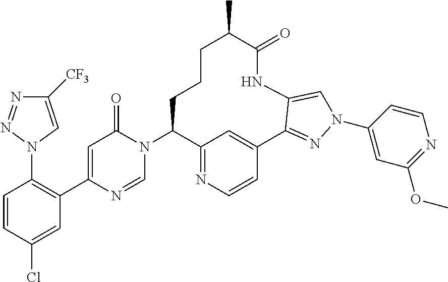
C12=NC=CC(=C1)C1=NN(C3=CC(OC)=NC=C3)C=C1NC(=O)C(C)CCCC2N1C(=O)C=C(C2=C(N3C=C([CF3])N=N3)C=CC(Cl)=C2)N=C1
